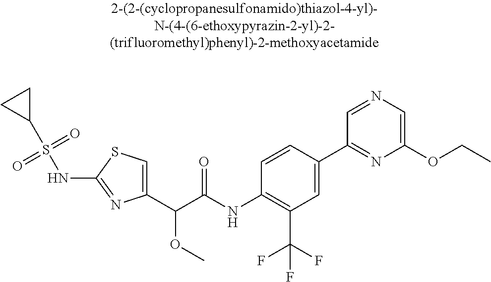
C1(C(C(NC2=C(C(F)(F)F)C=C(C3=NC(OCC)=CN=C3)C=C2)=O)OC)=CSC(NS(C2CC2)(=O)=O)=N1
